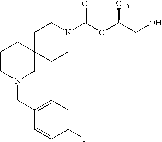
C12(CCN(C(OC(CO)[CF3])=O)CC1)CCCN(CC1=CC=C(F)C=C1)C2
